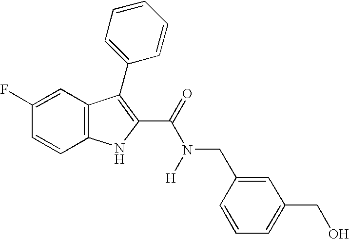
C12=C(C=CC(F)=C1)NC(C(=O)N([H])CC1=CC(CO)=CC=C1)=C2C1=CC=CC=C1
